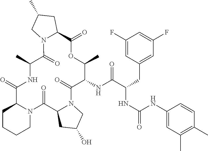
C1(F)=CC(CC(NC(=O)NC2=CC(C)=C(C)C=C2)C(NC2C(=O)N3C(CC(O)C3)C(=O)N3C(CCCC3)C(=O)NC(C)C(=O)N3C(C(=O)OC2C)CC(C)C3)=O)=CC(F)=C1
